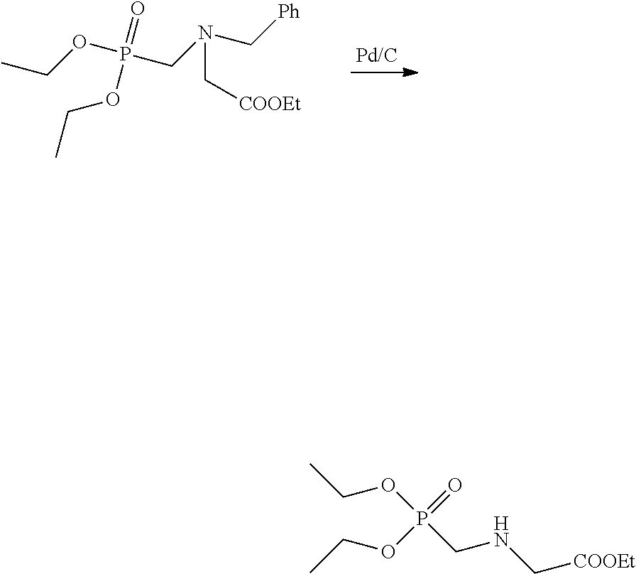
[Pd/C].P(CN(C[Ph])C[COOEt])(OCC)(=O)OCC.P(CNC[COOEt])(OCC)(=O)OCC
